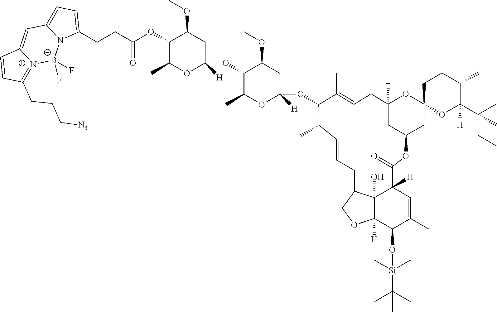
O(C1C(C)=CC2([H])C3(O)C1([H])OCC3=CC=CC(C)C(OC1([H])CC(OC)C(OC3([H])CC(OC)C(OC(CCC4=CC=C5N4[B-](F)(F)[N+]4=C(CCC[N3])C=CC4=C5)=O)C(C)O3)C(C)O1)C(C)=CCC1(C)OC3(CC(C1)OC2=O)OC([H])(C(C)(CC)C)C(C)CC3)[Si](C)(C)C(C)(C)C
